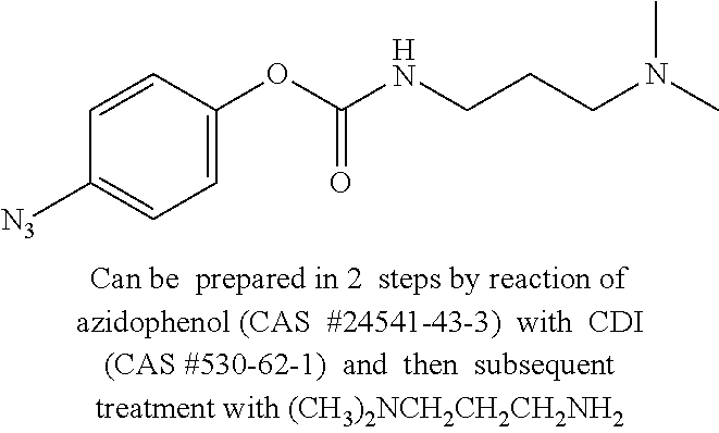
C1=CC(OC(NCCCN(C)C)=O)=CC=C1[N3]
